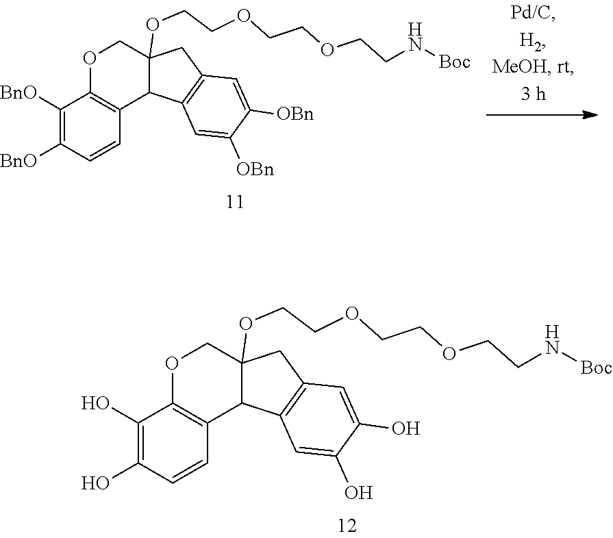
C1(O)=C(O)C=CC2=C1OCC1(OCCOCCOCCN[Boc])C2C2=C(C1)C=C(O)C(O)=C2.C1([BnO])=C([BnO])C=CC2=C1OCC1(OCCOCCOCCN[Boc])C2C2=C(C1)C=C([OBn])C([OBn])=C2
